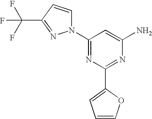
C1(N2C=CC(C(F)(F)F)=N2)=NC(C2=CC=CO2)=NC(N)=C1
